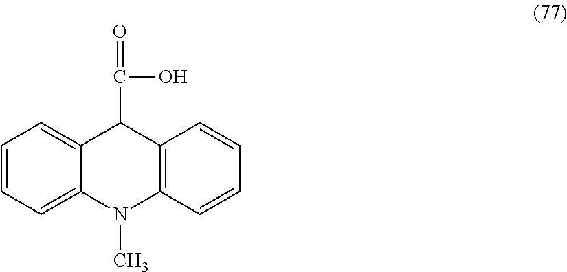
C1=CC=C2C(=C1)C(C(=O)O)C1=C(N2C)C=CC=C1
